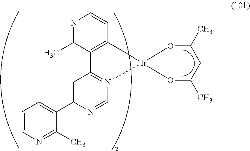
N1=C(C)C2=C(C=C1)C[Ir]1(N3=C2C=C(C2=CC=CN=C2C)N=C3)OC(C)CC(C)O1
